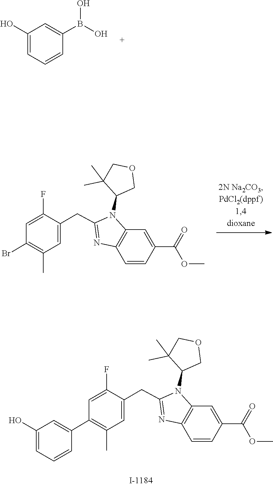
C12=C(N(C3C(C)(C)COC3)C(CC3=CC(C)=C(C4=CC(O)=CC=C4)C=C3F)=N1)C=C(C(=O)OC)C=C2.OB(O)C1=CC(O)=CC=C1.C12=C(N(C3C(C)(C)COC3)C(CC3=CC(C)=C(Br)C=C3F)=N1)C=C(C(=O)OC)C=C2
